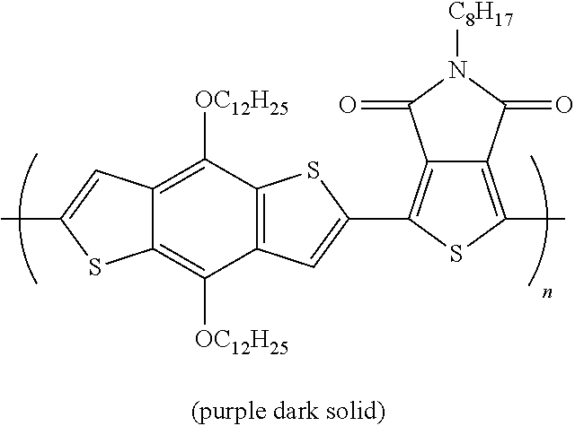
C12=C([OC12H25])C3=C(C([OC12H25])=C1C=C(C)S2)SC(C1=C2C(=C(C)S1)C(=O)N([C8H17])C2=O)=C3
